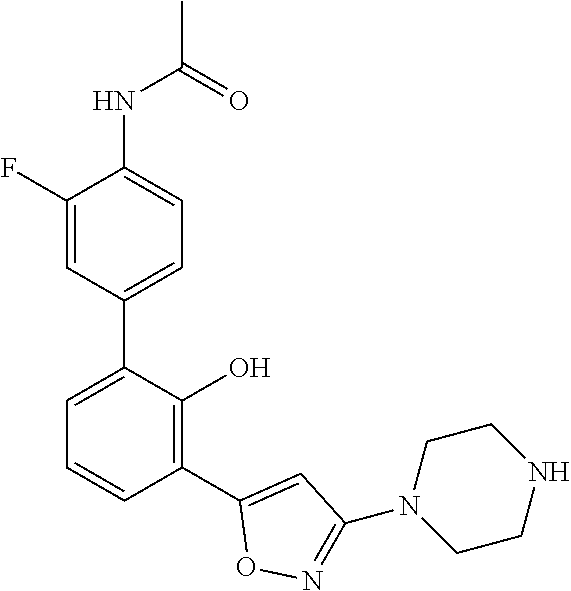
C1(NC(C)=O)=CC=C(C2=CC=CC(C3=CC(N4CCNCC4)=NO3)=C2O)C=C1F
